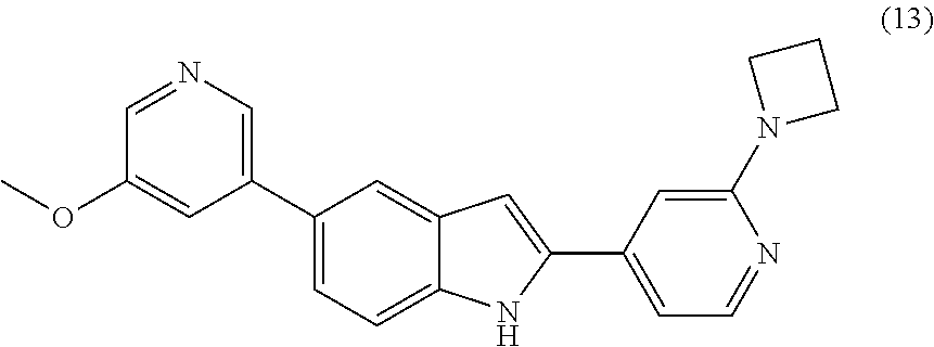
C1(C2=CN=CC(OC)=C2)=CC=C2C(=C1)C=C(C1=CC=NC(N3CCC3)=C1)N2
